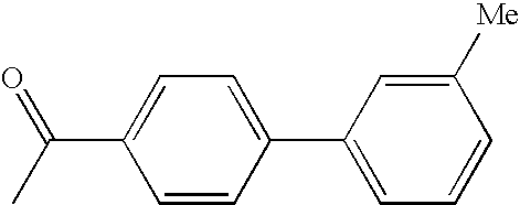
C1=CC(C2=CC=CC([Me])=C2)=CC=C1C(C)=O
